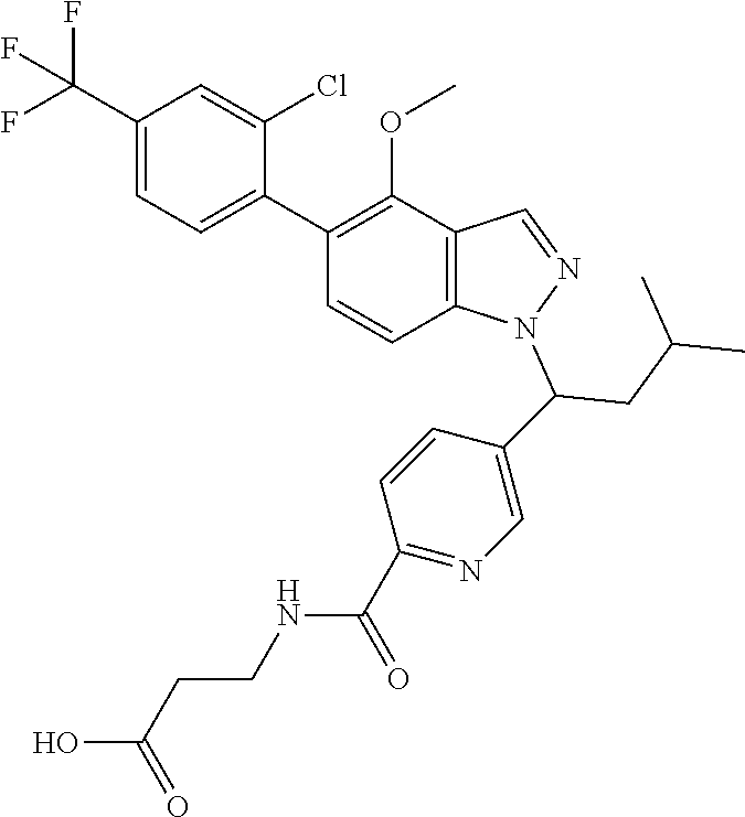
C1(C(F)(F)F)=CC=C(C2=C(OC)C3=C(C=C2)N(C(CC(C)C)C2=CN=C(C(NCCC(O)=O)=O)C=C2)N=C3)C(Cl)=C1
